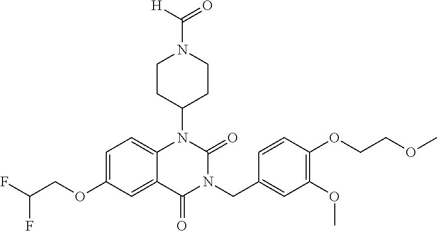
C1=C(OCC(F)F)C=C2C(=C1)N(C1CCN(C(=O)[H])CC1)C(=O)N(CC1=CC(OC)=C(OCCOC)C=C1)C2=O
